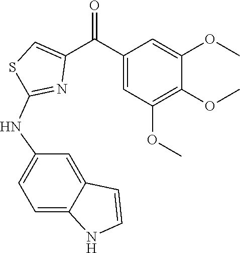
C1(C(C2=CSC(NC3=CC=C4C(=C3)C=CN4)=N2)=O)=CC(OC)=C(OC)C(OC)=C1
